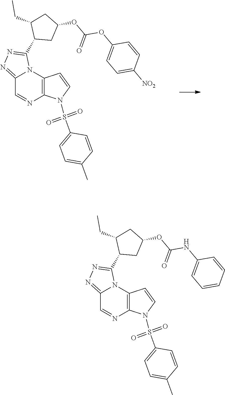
C12=C(N=CC3=NN=C(C4CC(OC(OC5=CC=C([NO2])C=C5)=O)CC4CC)N13)N(S(C1=CC=C(C)C=C1)(=O)=O)C=C2.C12=C(N=CC3=NN=C(C4CC(OC(NC5=CC=CC=C5)=O)CC4CC)N13)N(S(C1=CC=C(C)C=C1)(=O)=O)C=C2
